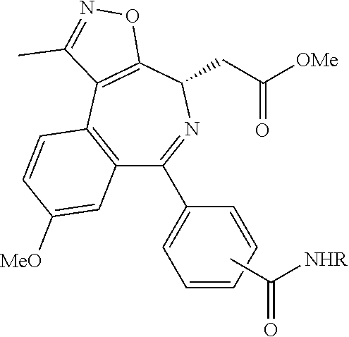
CC(=O)[NHR].C1=CC2=C(C(C3=CC=CC=C3)=NC(CC([OMe])=O)C3=C2C(C)=NO3)C=C1[MeO]
